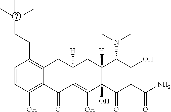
C1=CC(O)=C2C(=C1CCS(C)(C)C)CC1([H])C(=C(O)C3(O)C([H])(C1)C(N(C)C)C(O)=C(C(N)=O)C3=O)C2=O
